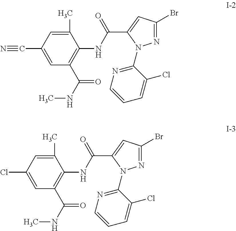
C1(C)=CC(C#N)=CC(C(NC)=O)=C1NC(C1=CC(Br)=NN1C1=NC=CC=C1Cl)=O.C1(C)=CC(Cl)=CC(C(NC)=O)=C1NC(C1=CC(Br)=NN1C1=NC=CC=C1Cl)=O
